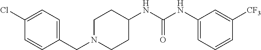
C1(CN2CCC(NC(NC3=CC=CC([CF3])=C3)=O)CC2)=CC=C(Cl)C=C1
